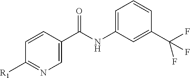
C1=CC(C(NC2=CC=CC(C(F)(F)F)=C2)=O)=CN=C1[R1]
